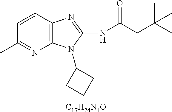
C1=CC2=C(N=C1C)N(C1CCC1)C(NC(CC(C)(C)C)=O)=N2.[C17H24N4O]
